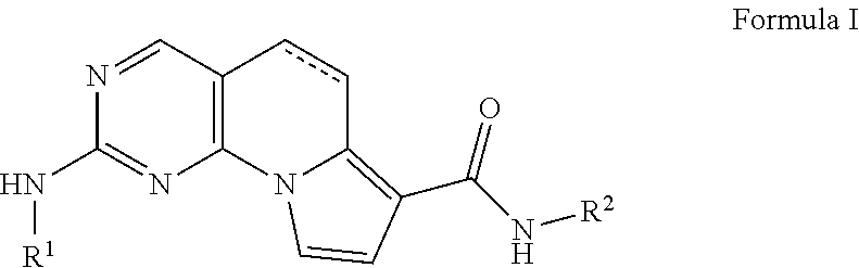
C1(N[R1])=NC2=C(C=N1)ccC1=C(C(N[R2])=O)C=CN21
